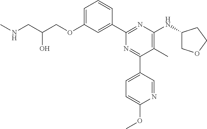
C1=C(OCC(CNC)O)C=C(C2=NC(NC3COCC3)=C(C)C(C3=CC=C(OC)N=C3)=N2)C=C1
